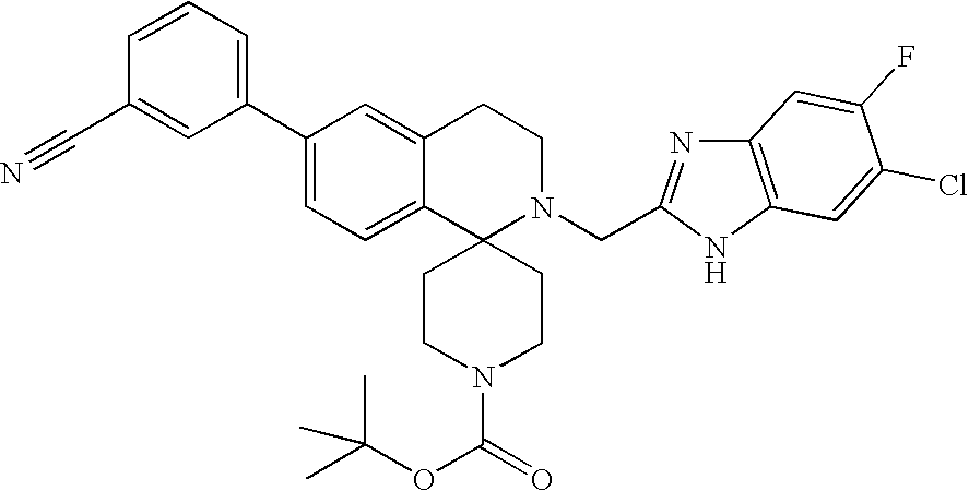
C1(C2=CC=C3C(=C2)CCN(CC2=NC4=C(N2)C=C(Cl)C(F)=C4)C32CCN(C(OC(C)(C)C)=O)CC2)=CC=CC(C#N)=C1
